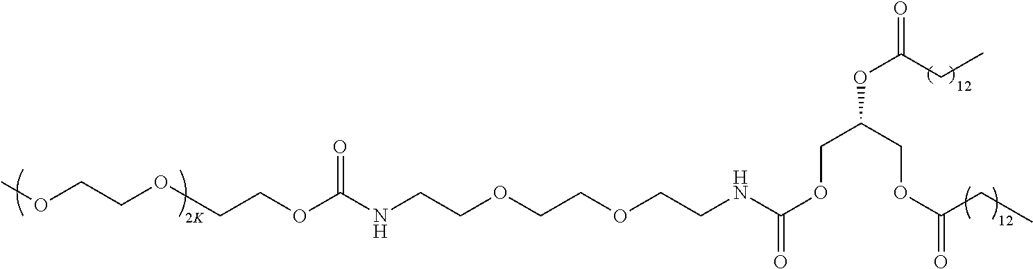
COCCOCCOC(NCCOCCOCCNC(OCC(OC(=O)CC)COC(=O)CC)=O)=O.[K]
